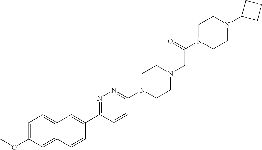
C1=C(OC)C=C2C(=C1)C=C(C1=NN=C(N3CCN(CC(N4CCN(C5CCC5)CC4)=O)CC3)C=C1)C=C2
